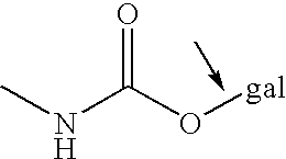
CNC(O[gal])=O
